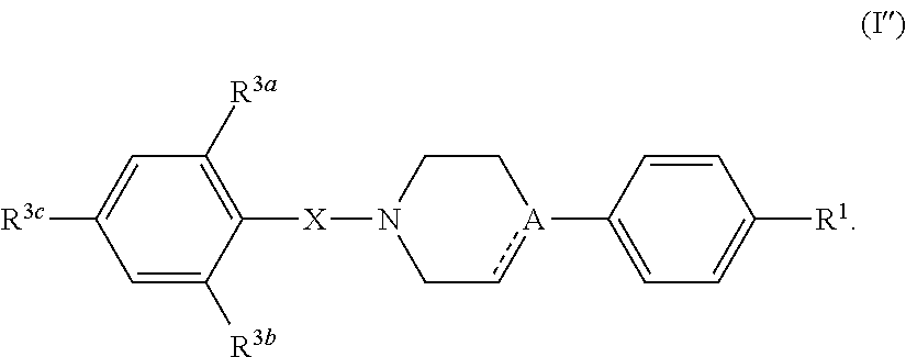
[A]1(C2=CC=C([R1])C=C2)cCN([X]C2=C([R3a])C=C([R3c])C=C2[R3b])CC1
